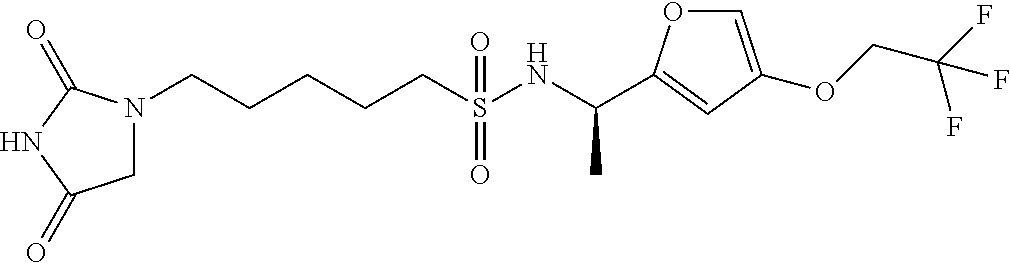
N1(CCCCCS(NC(C)C2=CC(OCC(F)(F)F)=CO2)(=O)=O)CC(=O)NC1=O
